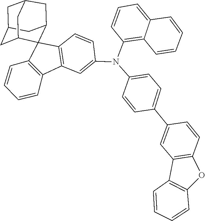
C1=CC(N(C2=C3C(=CC=C2)C=CC=C3)C2=CC=C(C3=CC4=C(C=C3)OC3=C4C=CC=C3)C=C2)=CC2=C1C1(C3=C2C=CC=C3)C2CC3CC(CC1C3)C2
